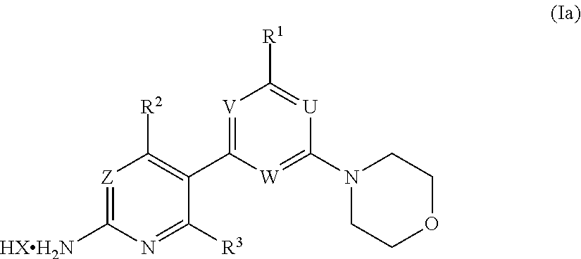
[Z]1=C([HXH2N])N=C([R3])C(C2=[V]C([R1])=[U]C(N3CCOCC3)=[W]2)=C1[R2]
